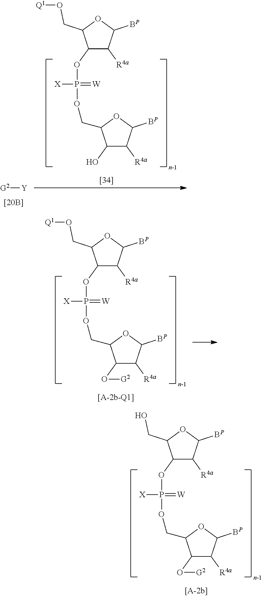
C1(OP(OCC2C(O)C([R4a])C([BP])O2)(=[W])[X])C([R4a])C([BP])OC1CO[Q1].[G2][Y].C1(OP(OCC2C(O[G2])C([R4a])C([BP])O2)(=[W])[X])C([R4a])C([BP])OC1CO[Q1].C1(OP(OCC2C(O[G2])C([R4a])C([BP])O2)(=[W])[X])C([R4a])C([BP])OC1CO
